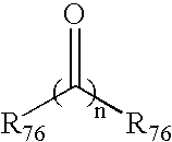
[R76]C([R76])=O
